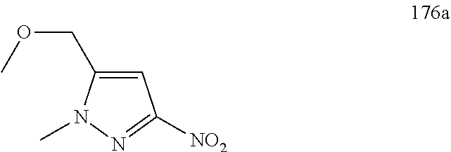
C1=C(COC)N(C)N=C1[NO2]
